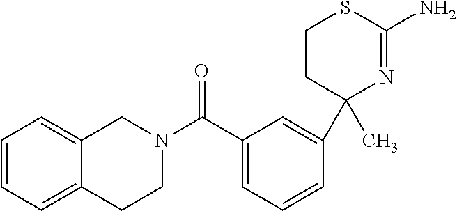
C1(C)(C2=CC(C(N3CC4=CC=CC=C4CC3)=O)=CC=C2)N=C(N)SCC1
